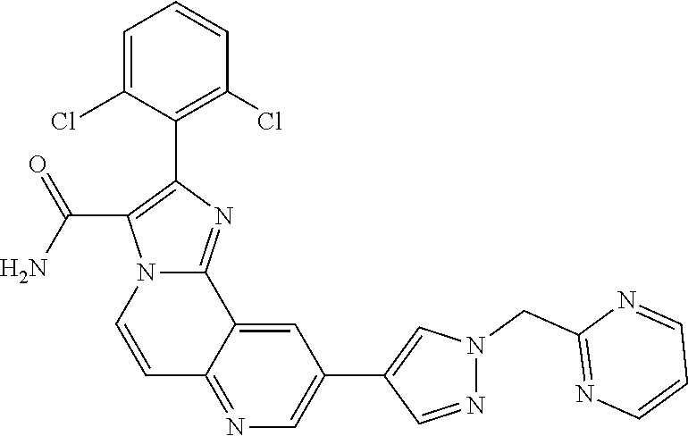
C12=NC=C(C3=CN(CC4=NC=CC=N4)N=C3)C=C1C1=NC(C3=C(Cl)C=CC=C3Cl)=C(C(N)=O)N1C=C2
